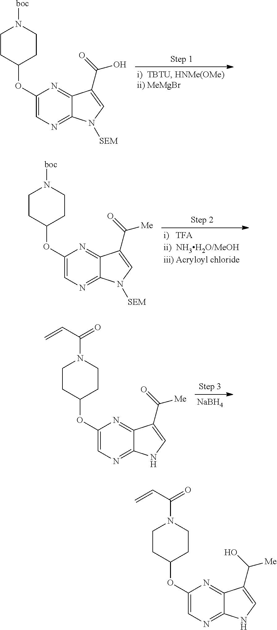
C1CC(OC2=CN=C3C(=N2)C(C(=O)O)=CN3[SEM])CCN1[boc].C1CC(OC2=CN=C3C(=N2)C(C(=O)[Me])=CN3[SEM])CCN1[boc].[NaBH4].C1CC(OC2=CN=C3C(=N2)C(C(=O)[Me])=CN3)CCN1C(C=C)=O.C1CC(OC2=CN=C3C(=N2)C(C(O)[Me])=CN3)CCN1C(C=C)=O
